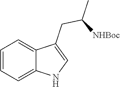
C1=CC=C2C(CC(C)[NHBoc])=CNC2=C1
